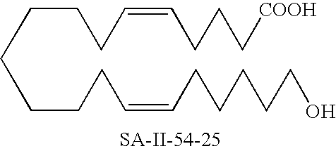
C(CCCCC=CCCCCCO)CCC=CCCC[COOH]
